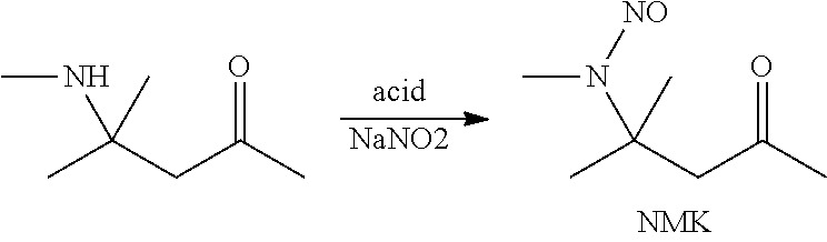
[NaNO2].CC(CC(C)=O)(C)N(C)[NO].CC(CC(C)=O)(C)NC
